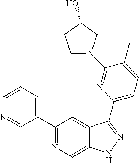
C1(C2=CC=CN=C2)=NC=C2C(=C1)C(C1=CC=C(C)C(N3CCC(O)C3)=N1)=NN2
